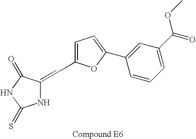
C(C1=CC=C(C2=CC(C(OC)=O)=CC=C2)O1)=C1NC(=S)NC1=O
